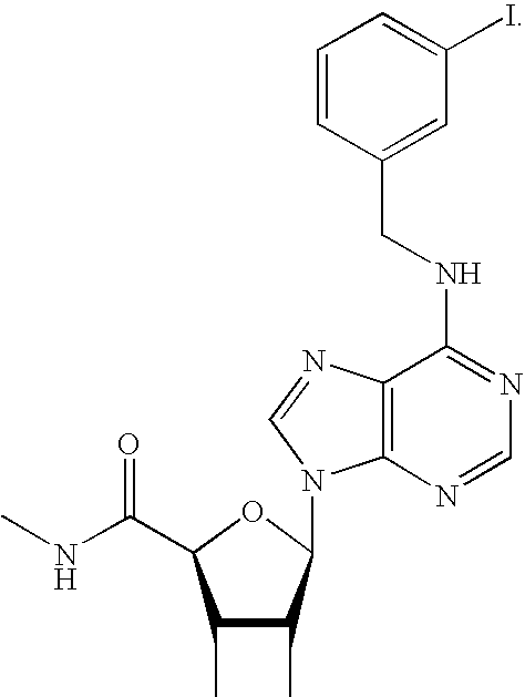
C1(C)C(C)C(N2C3=C(N=C2)C(NCC2=CC(I)=CC=C2)=NC=N3)OC1C(NC)=O
